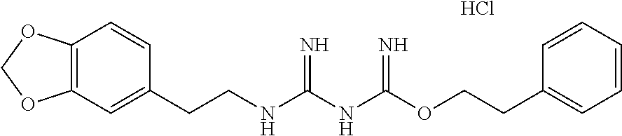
Cl.O(C(NC(NCCC1=CC2=C(C=C1)OCO2)=N)=N)CCC1=CC=CC=C1
